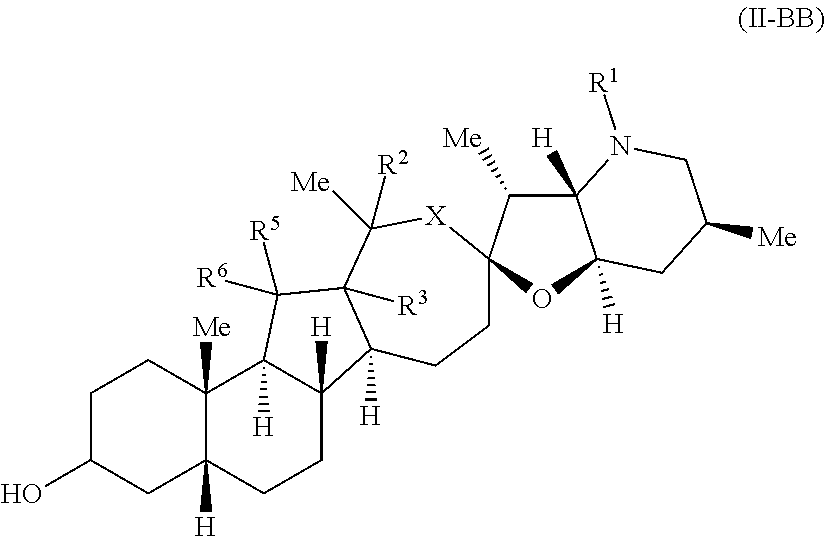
C1C(O)CC2([H])C([Me])(C1)C1([H])C([H])(CC2)C2([H])C([R3])(C1([R6])[R5])C([Me])([R2])[X]C1(C([Me])C3([H])C([H])(O1)CC([Me])CN3[R1])CC2
